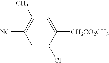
C1([CH2CO2CH3])=CC(C)=C([NC])C=C1Cl
